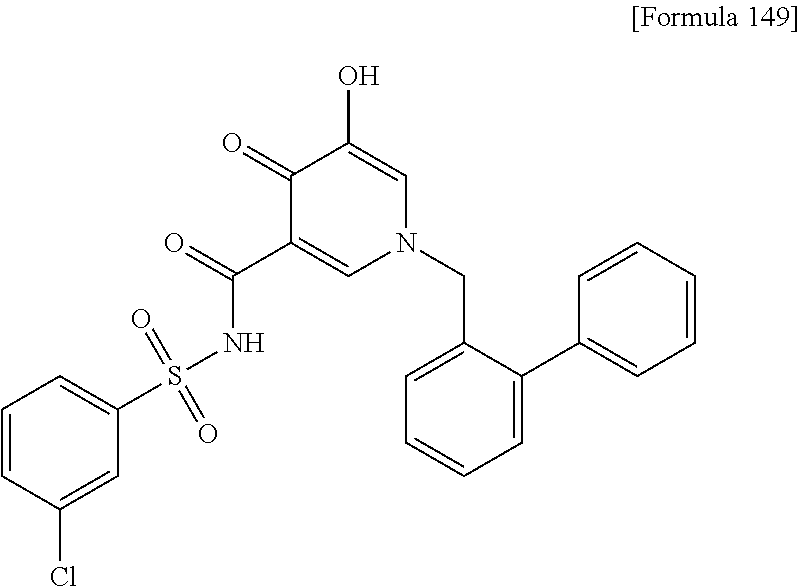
C1(=O)C(C(=O)NS(=O)(=O)C2=CC=CC(Cl)=C2)=CN(CC2=CC=CC=C2C2=CC=CC=C2)C=C1O
